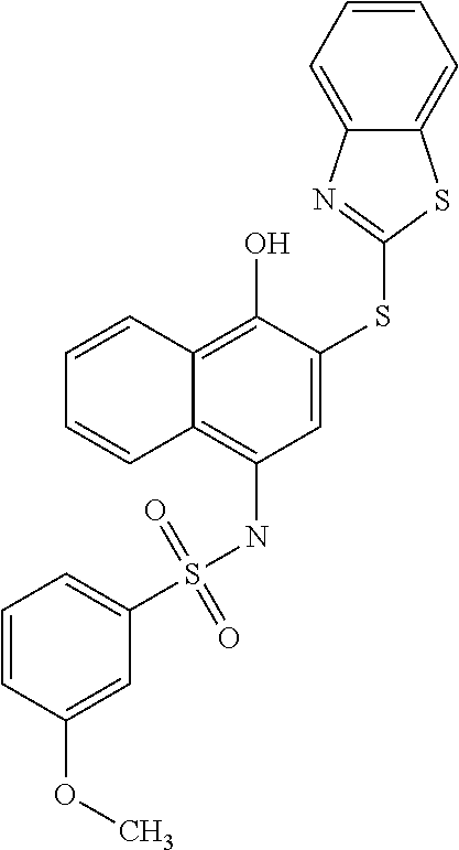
C1=C(SC2=NC3=CC=CC=C3S2)C(O)=C2C(=C1NS(C1=CC=CC(OC)=C1)(=O)=O)C=CC=C2
